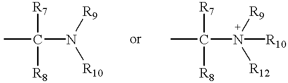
N(C([R7])([R8])C)([R10])[R9].N(C([R7])([R8])C)([R12])([R9])[R10]
